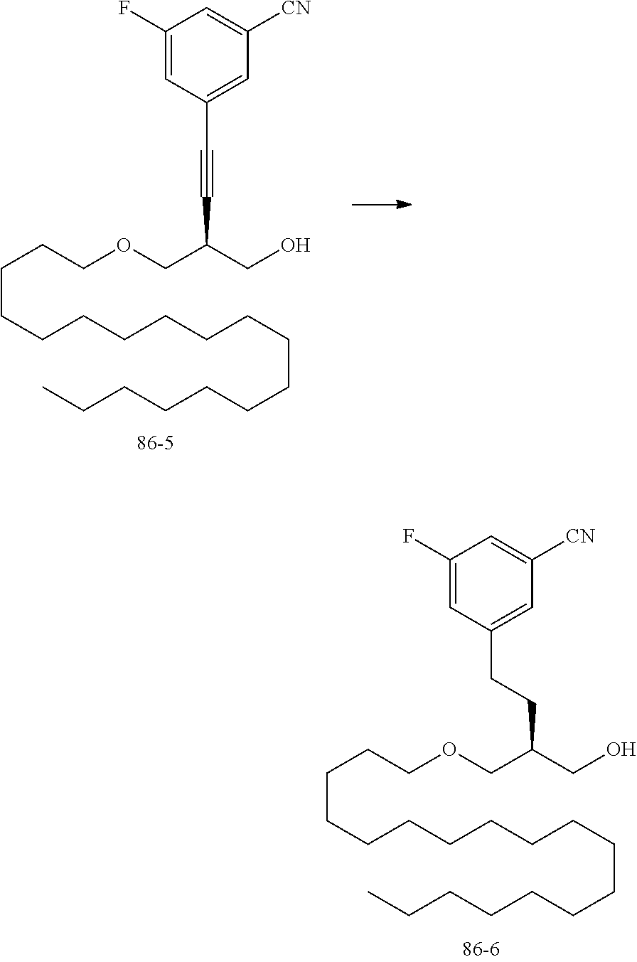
C(CCCCCCCCCCCCC)CCCCOCC(CO)CCC1=CC([CN])=CC(F)=C1.C(CCCCCCCCCCCCC)CCCCOCC(CO)C#CC1=CC([CN])=CC(F)=C1
